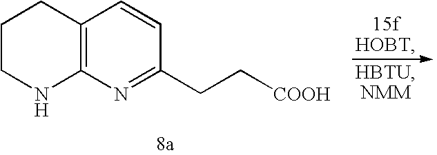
C1CNC2=C(C1)C=CC(CC[COOH])=N2
